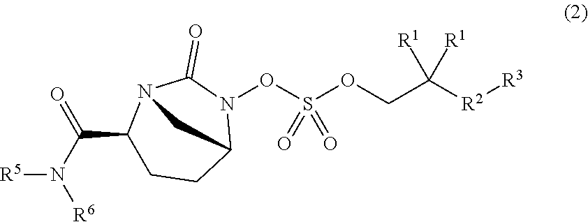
N([R6])(C(C1CCC2N(OS(OCC([R2][R3])([R1])[R1])(=O)=O)C(=O)N1C2)=O)[R5]
